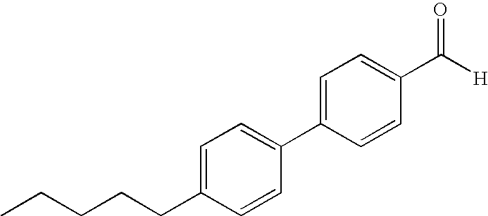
C1=CC(C([H])=O)=CC=C1C1=CC=C(CCCCC)C=C1
